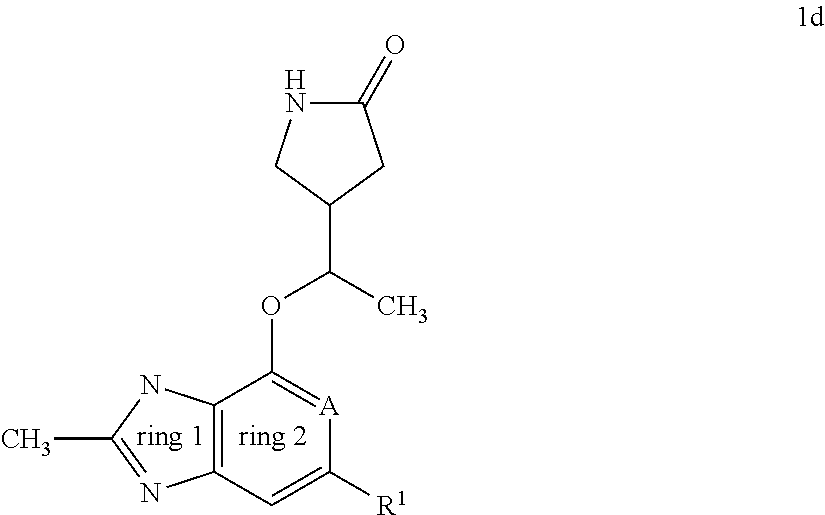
C12=C(C=C([R1])[A]=C1OC(C)C1CNC(=O)C1)N=C(C)N2
